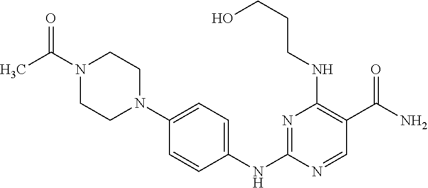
C1=CC(NC2=NC(NCCCO)=C(C(N)=O)C=N2)=CC=C1N1CCN(C(=O)C)CC1
